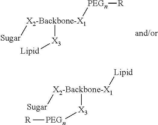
[X2-Backbone-X1]([Sugar])([X3][Lipid])[PEGn][R].[X2-Backbone-X1]([Sugar])([X3][PEGn][R])[Lipid]
